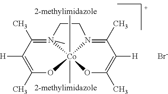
C1CN2=C(C)C([H])=C(C)O[Co]23([2-methylimidazole])([2-methylimidazole])N1(C)=C(C)C([H])=C(C)O3.[Br-]
